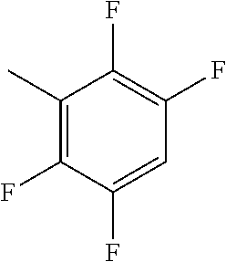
C1(C)=C(F)C(F)=CC(F)=C1F
